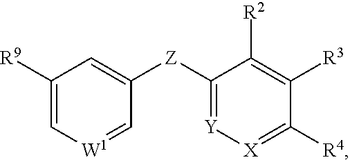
C1([R9])=C[W1]=CC([Z]C2=[Y][X]=C([R4])C([R3])=C2[R2])=C1
